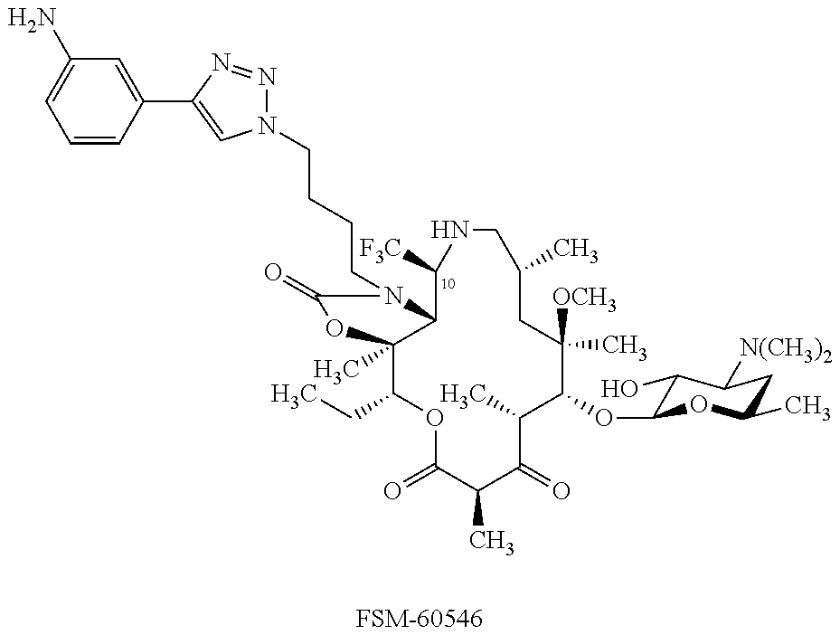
C1(CC)C2(C)C(N(CCCCN3N=NC(C4=CC(N)=CC=C4)=C3)C(=O)O2)C([F3C])NCC(C)CC([OCH3])(C)C(OC2C(O)C([N(CH3)2])CC(C)O2)C(C)C(=O)C(C)C(=O)O1.[FSM-60546]
